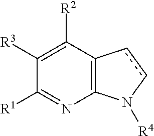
C1([R1])=NC2=C(C([R2])=C1[R3])ccN2[R4]
